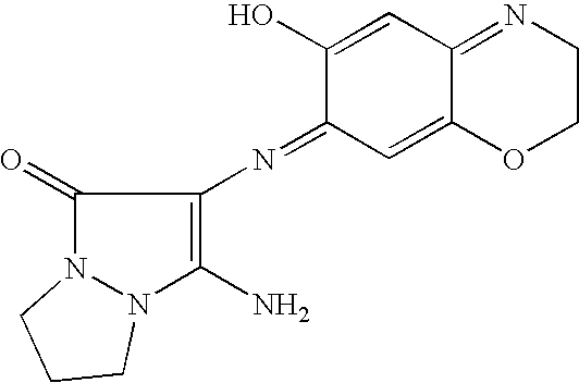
C1(=O)N2N(C(N)=C1N=C1C=C3C(=NCCO3)C=C1O)CCC2
